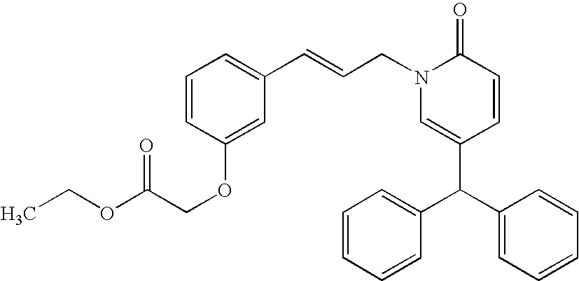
C(=CCN1C=C(C(C2=CC=CC=C2)C2=CC=CC=C2)C=CC1=O)C1=CC=CC(OCC(OCC)=O)=C1
